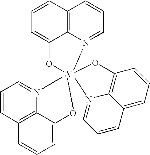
C12=C3N(=CC=C1)[Al]14(OC3=CC=C2)(N2=CC=CC3=C2C(=CC=C3)O1)N1=CC=CC2=CC=CC(=C21)O4
